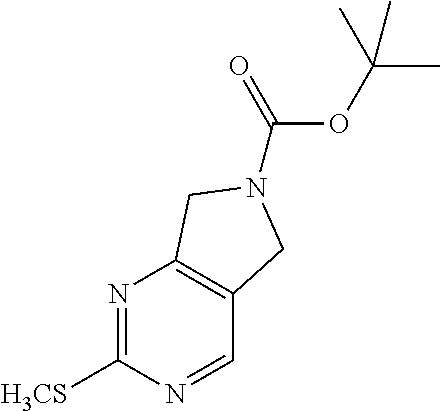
N1=C([H3CS])N=CC2=C1CN(C(OC(C)(C)C)=O)C2
